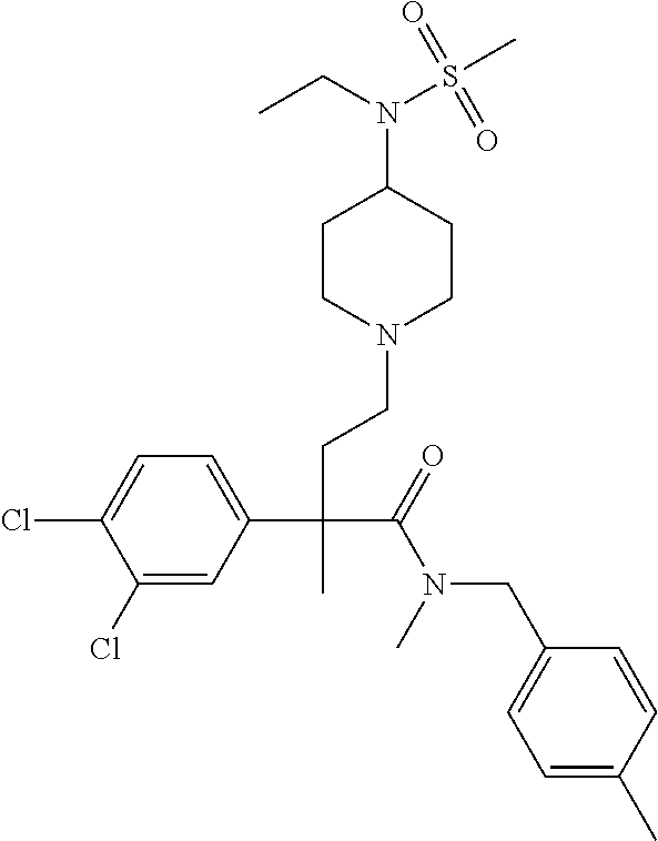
C1(Cl)=CC(C(CCN2CCC(N(S(C)(=O)=O)CC)CC2)(C(=O)N(CC2=CC=C(C)C=C2)C)C)=CC=C1Cl
